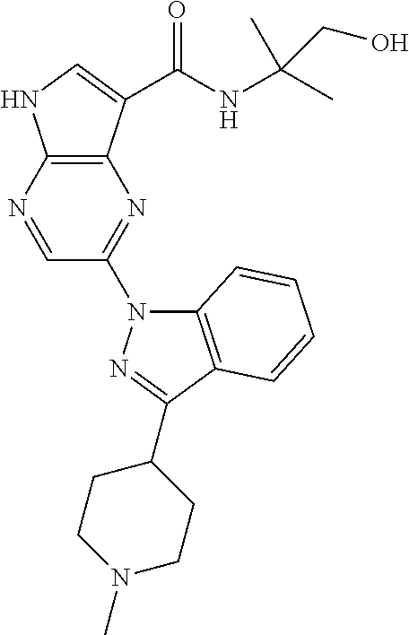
C12=C(C(C(NC(C)(C)CO)=O)=CN1)N=C(N1C3=C(C(C4CCN(C)CC4)=N1)C=CC=C3)C=N2
